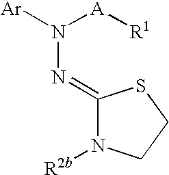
C1(=NN([Ar])[A][R1])N([R2b])CCS1
